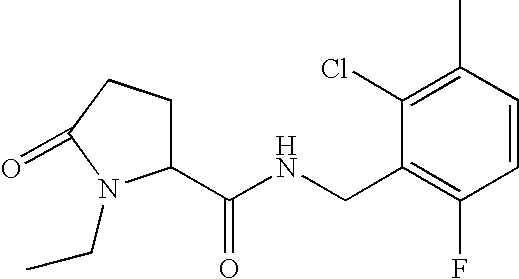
C1(C(NCC2=C(F)C=CC(C)=C2Cl)=O)CCC(=O)N1CC
